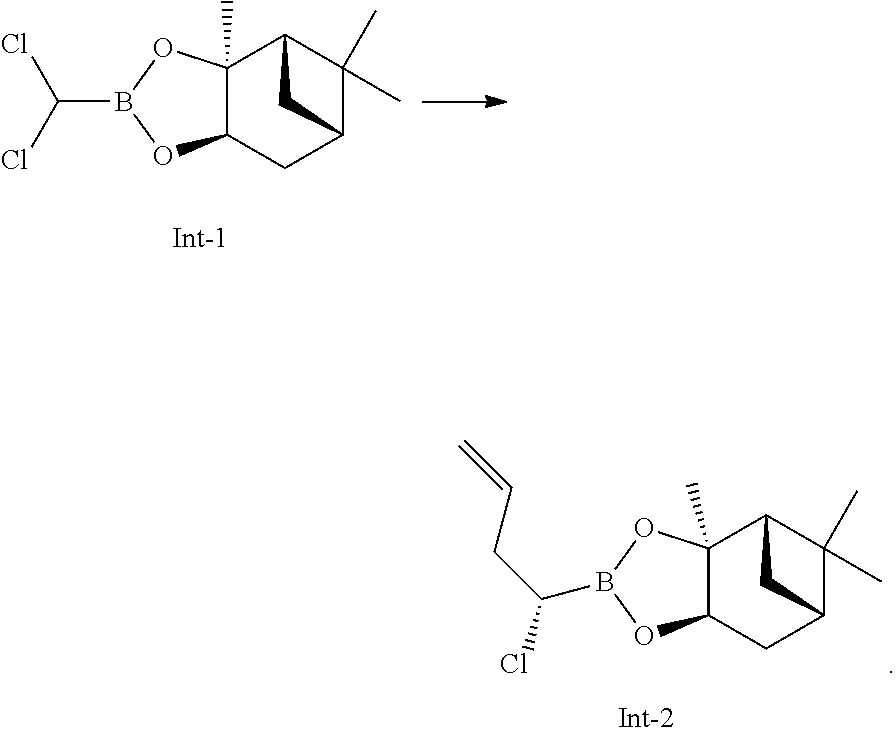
C12C(C)(OB(C(Cl)Cl)O1)C1C(C)(C)C(C2)C1.C12C(C)(OB(C(CC=C)Cl)O1)C1C(C)(C)C(C2)C1
